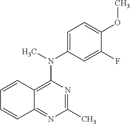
C1(C)=NC(N(C)C2=CC=C(OC)C(F)=C2)=C2C(=N1)C=CC=C2
